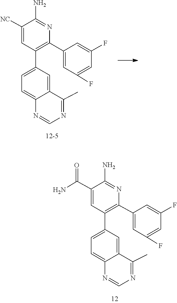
C1(N)=NC(C2=CC(F)=CC(F)=C2)=C(C2=CC=C3C(=C2)C(C)=NC=N3)C=C1[NC].C1=C(F)C=C(C2=C(C3=CC=C4C(=C3)C(C)=NC=N4)C=C(C(N)=O)C(N)=N2)C=C1F
